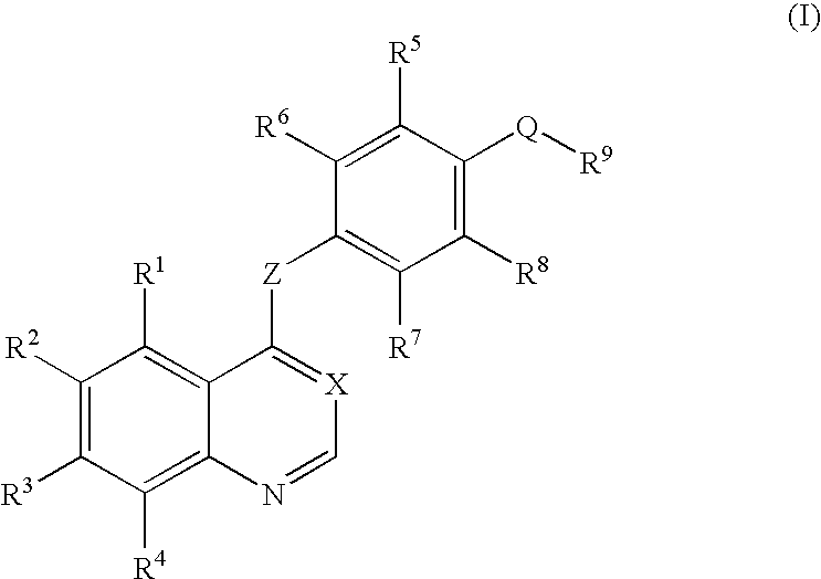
C1([R2])=C([R3])C([R4])=C2C(=C1[R1])C([Z]C1=C([R7])C([R8])=C([Q][R9])C([R5])=C1[R6])=[X]C=N2
